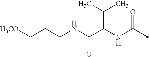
C(C(NC(=O)C)C(C)C)(=O)NCCC[H3CO]
